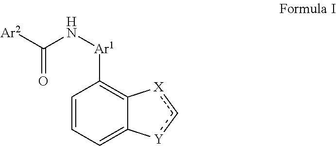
C1=CC([Ar1]NC([Ar2])=O)=C2C(=C1)[Y]c[X]2
